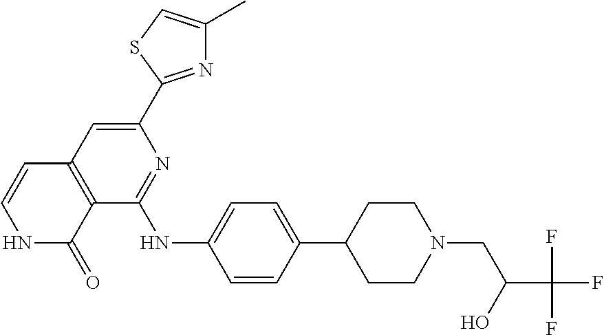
C1(C2=NC(C)=CS2)=CC2=C(C(NC3=CC=C(C4CCN(CC(C(F)(F)F)O)CC4)C=C3)=N1)C(=O)NC=C2
